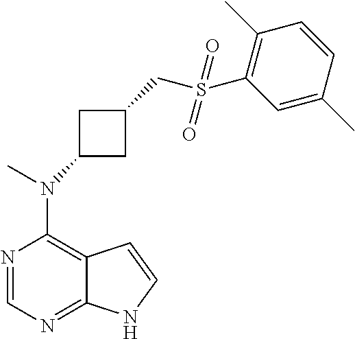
N1=CN=C2C(=C1N(C)C1CC(CS(C3=C(C)C=CC(C)=C3)(=O)=O)C1)C=CN2
